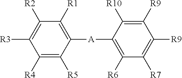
C1([R1])=C([A]C2=C([R6])C([R7])=C([R9])C([R9])=C2[R10])C([R5])=C([R4])C([R3])=C1[R2]
